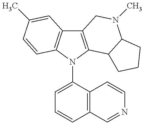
C12=C(N(C3=CC=CC4=C3C=CN=C4)C3=C1C=C(C)C=C3)C1C(N(C)C2)CCC1
